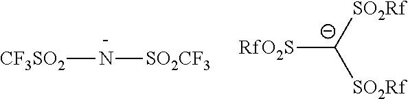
[CF3SO2]N[SO2CF3].[RfO2S][C-]([SO2Rf])[SO2Rf]
